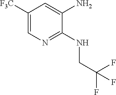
C1([F3C])=CN=C(NCC(F)(F)F)C(N)=C1
